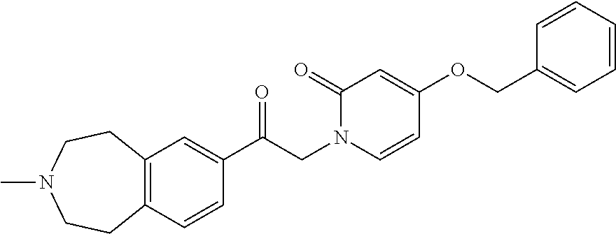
C12=C(CCN(C)CC1)C=C(C(CN1C(=O)C=C(OCC3=CC=CC=C3)C=C1)=O)C=C2
